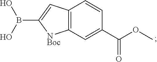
OB(C1=CC2=C(C=C(C(=O)OC)C=C2)[NBoc]1)O
